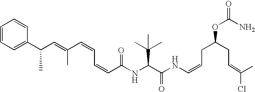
N(C(C(NC=CCC(CC=C(Cl)C)OC(=O)N)=O)C(C)(C)C)C(C=CC=CC(=CC(C1=CC=CC=C1)C)C)=O
